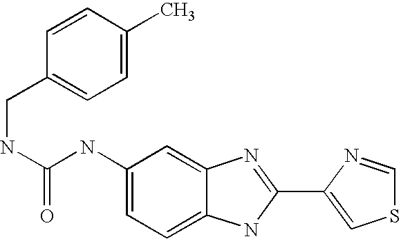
C1=C2C(=CC=C1NC(=O)NCC1=CC=C(C)C=C1)NC(C1=CSC=N1)=N2
